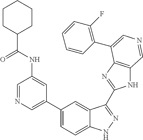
C1(C2=CN=CC(NC(C3CCCCC3)=O)=C2)=CC=C2C(=C1)C(C1=NC3=C(N1)C=NC=C3C1=C(F)C=CC=C1)=NN2
